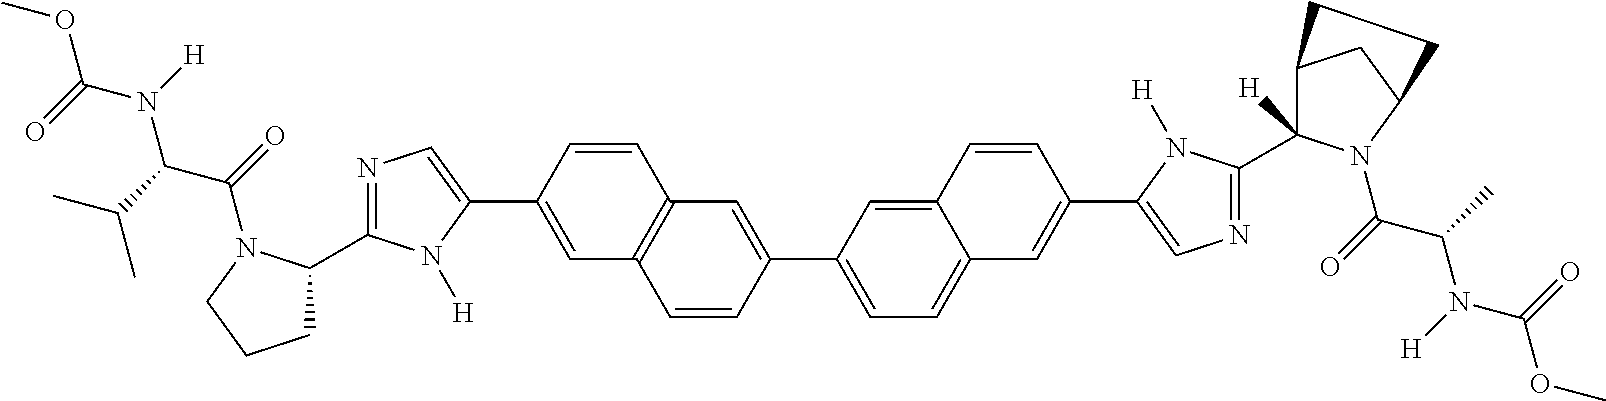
COC(=O)N(C(C(=O)N1C(C2=NC=C(C3=CC4=C(C=C3)C=C(C3=CC=C5C(=C3)C=CC(C3=CN=C(C6([H])C7CC(N6C(C(N(C(OC)=O)[H])C)=O)CC7)N3[H])=C5)C=C4)N2[H])CCC1)C(C)C)[H]
